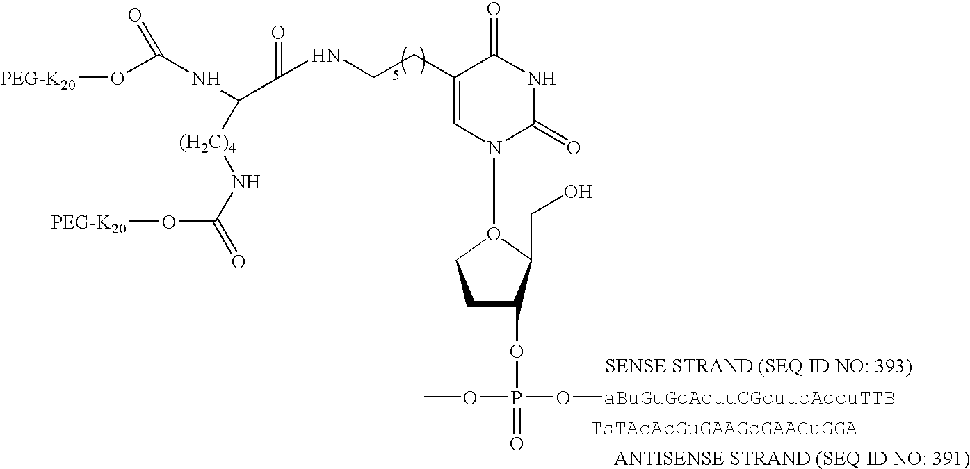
O(C(NC(C(=O)NCCC1=CN(O2C(CO)C(OP(=O)(OC)O[aBuGuGcAcuuCGcuucAccuTTB])CC2)C(=O)NC1=O)[(H2C)4]NC(=O)O[PEG-K20])=O)[PEG-K20]
